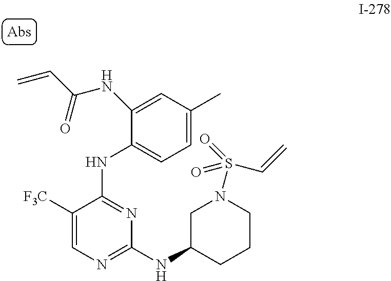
C1([F3C])=CN=C(NC2CCCN(S(=O)(C=C)=O)C2)N=C1NC1=CC=C(C)C=C1NC(=O)C=C
